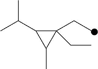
C1(CC)(CC)C(C(C)C)C1C
